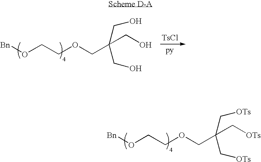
[Bn]OCCOCC(C[OTs])(C[OTs])C[OTs].[Bn]OCCOCC(CO)(CO)CO.[TsCl]
